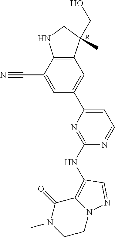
C12=C(C(C#N)=CC(C3=CC=NC(NC4=C5C(=O)N(C)CCN5N=C4)=N3)=C1)NCC2(CO)C.[R]
